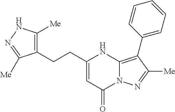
C1(C2=C3N(N=C2[Me])C(=O)C=C(CCC2=C([Me])NN=C2[Me])N3)=CC=CC=C1
